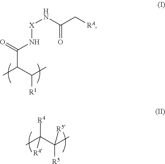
C(C(C(C)[R1])C)(=O)N[X]NC(C[RA])=O.CC(C(C)([R5])[R5])([R4])[R4]
